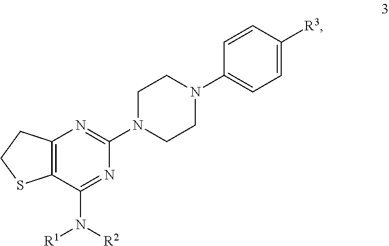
C12=C(C(N([R2])[R1])=NC(N3CCN(C4=CC=C([R3])C=C4)CC3)=N1)SCC2
